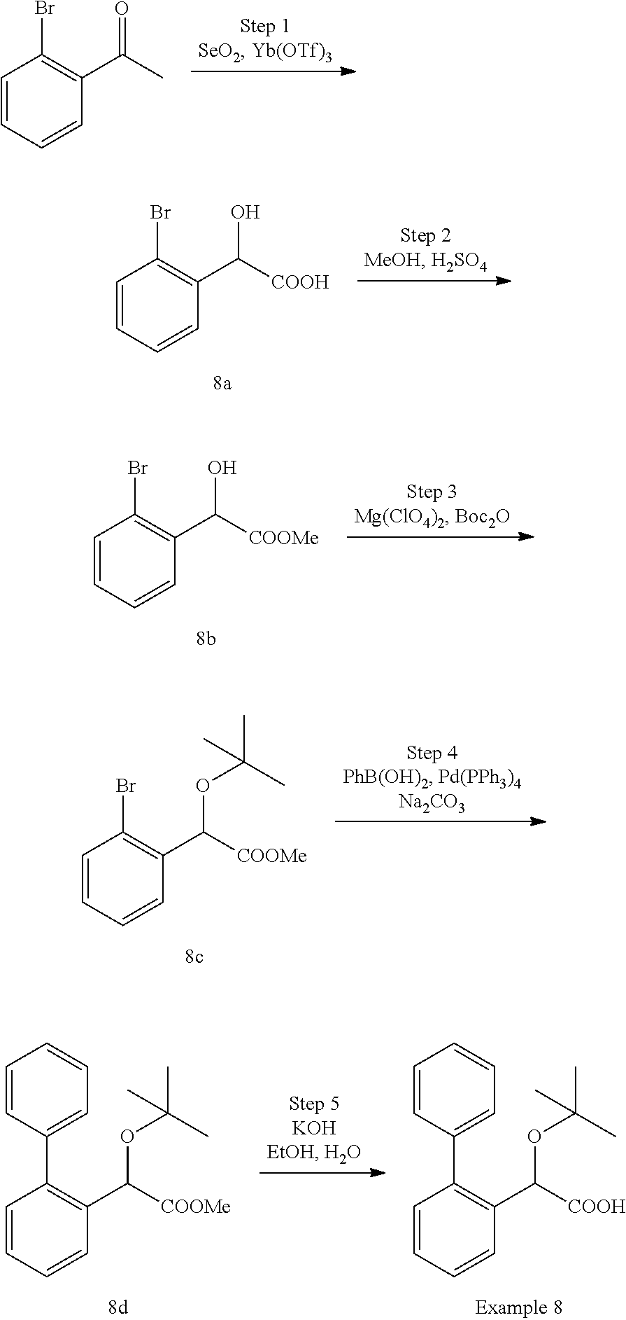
C1=CC=CC(C(C)=O)=C1Br.C1=CC=CC(C([COOH])O)=C1Br.C1=CC=CC(C([COOMe])O)=C1Br.C1=CC=CC(C([COOMe])OC(C)(C)C)=C1Br.C1=CC=CC(C([COOH])OC(C)(C)C)=C1C1=CC=CC=C1.C1=CC=CC(C([COOMe])OC(C)(C)C)=C1C1=CC=CC=C1
